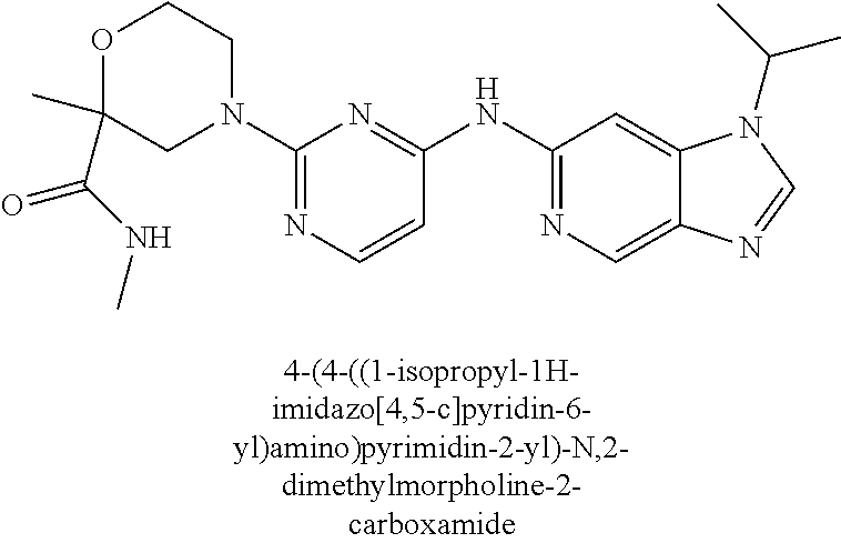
C1=CC(NC2=NC=C3C(=C2)N(C(C)C)C=N3)=NC(N2CCOC(C)(C(NC)=O)C2)=N1
